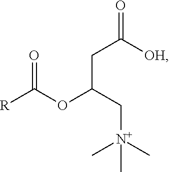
[R]C(OC(C[N+](C)(C)C)CC(=O)[OH])=O
